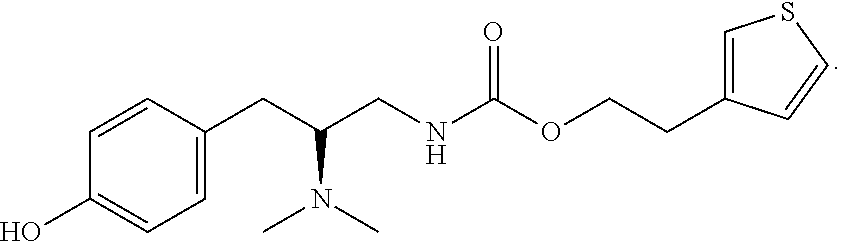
C1=CC(CC(CNC(OCCC2=CSC=C2)=O)N(C)C)=CC=C1O
